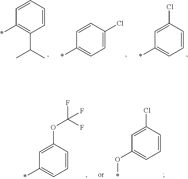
C1=CC=CC(C(C)C)=C1*.C1=CC(Cl)=CC=C1*.C1=C(Cl)C=CC=C1*.C1=C(OC(F)(F)F)C=CC=C1*.C1=C(Cl)C=CC=C1O*
